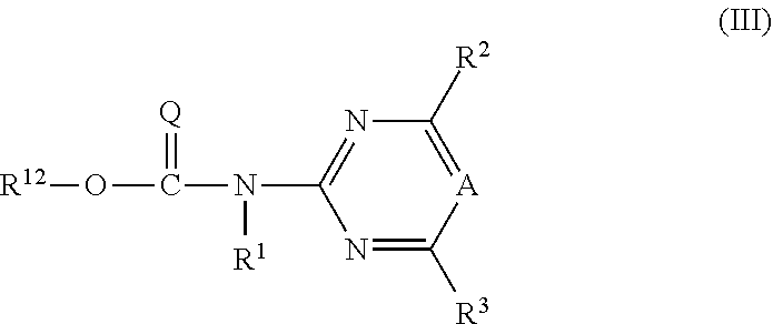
N1=C([R3])[A]=C([R2])N=C1N(C(O[R12])=[Q])[R1]
